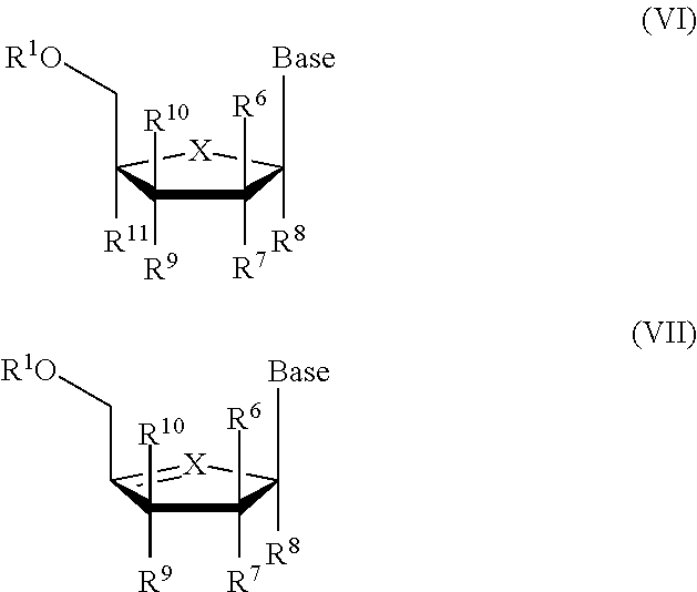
[Base]C1([R8])C([R6])([R7])C([R9])([R10])C(C[R1O])([R11])[X]1.[Base]C1([R8])C([R6])([R7])C([R9])([R10])C(C[R1O])=[X]1
